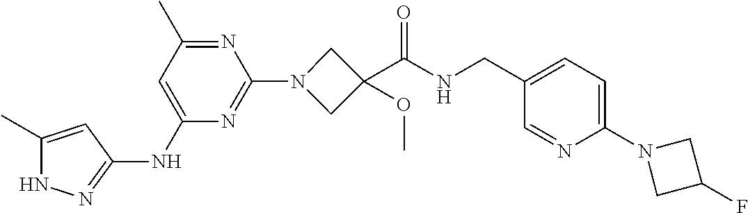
N1C(C)=CC(NC2=CC(C)=NC(N3CC(C(NCC4=CC=C(N5CC(F)C5)N=C4)=O)(OC)C3)=N2)=N1
